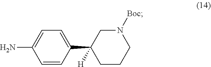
NC1=CC=C(C2([H])CCCN([Boc])C2)C=C1
